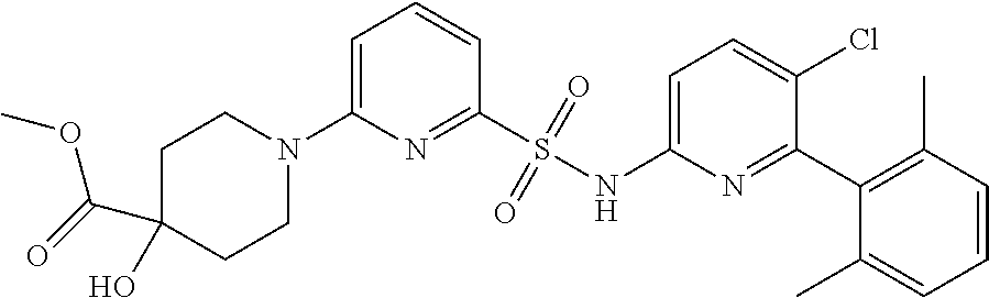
C1C(C(=O)OC)(O)CCN(C2=CC=CC(S(NC3=CC=C(Cl)C(C4=C(C)C=CC=C4C)=N3)(=O)=O)=N2)C1
